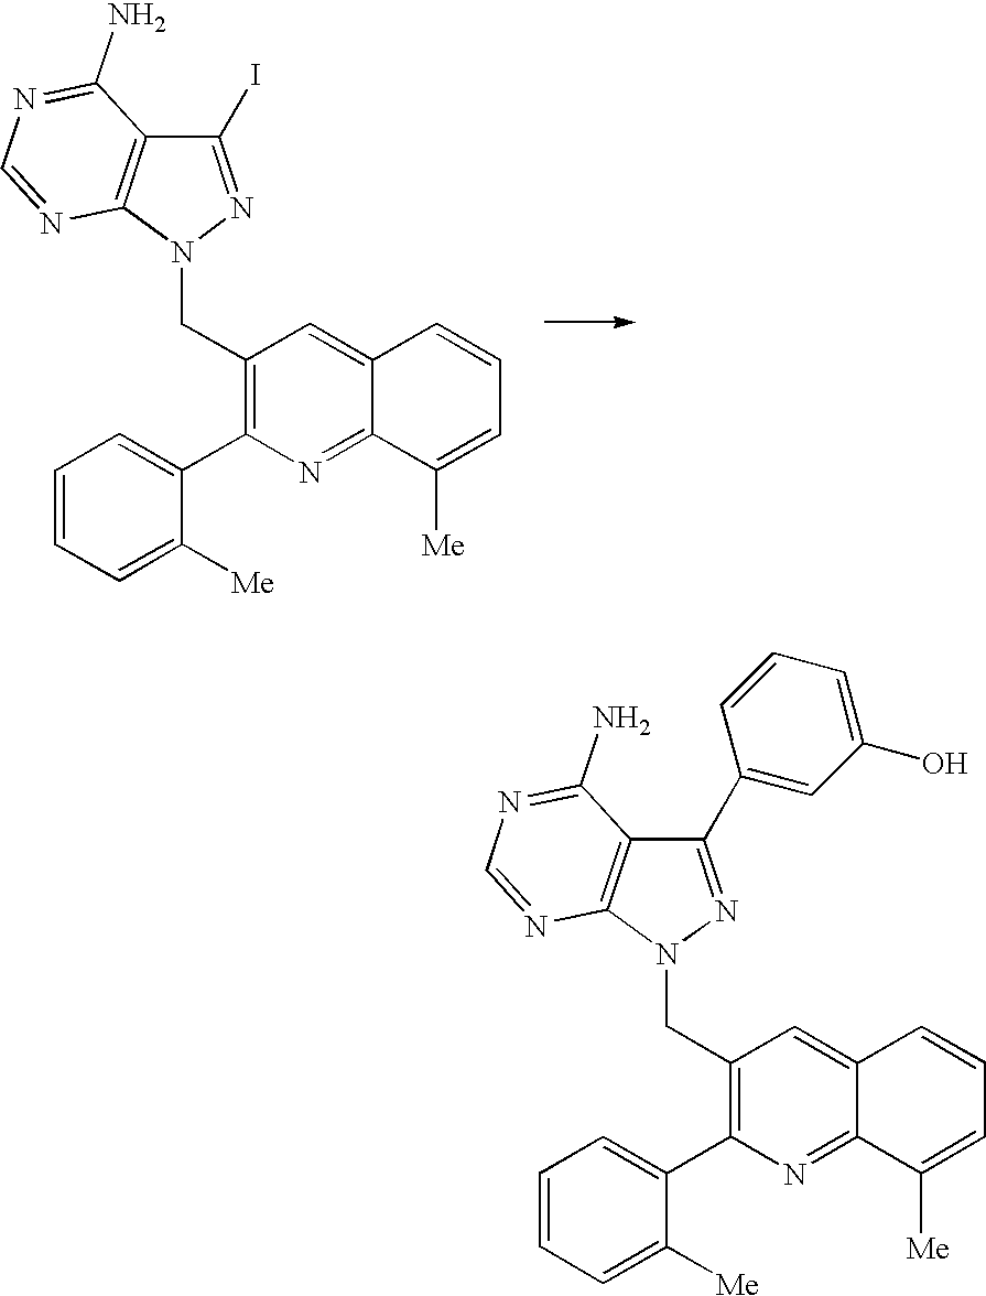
C1([Me])=CC=CC2=CC(CN3C4=C(C(I)=N3)C(N)=NC=N4)=C(C3=CC=CC=C3[Me])N=C12.C1([Me])=CC=CC2=CC(CN3C4=C(C(C5=CC(O)=CC=C5)=N3)C(N)=NC=N4)=C(C3=CC=CC=C3[Me])N=C12
